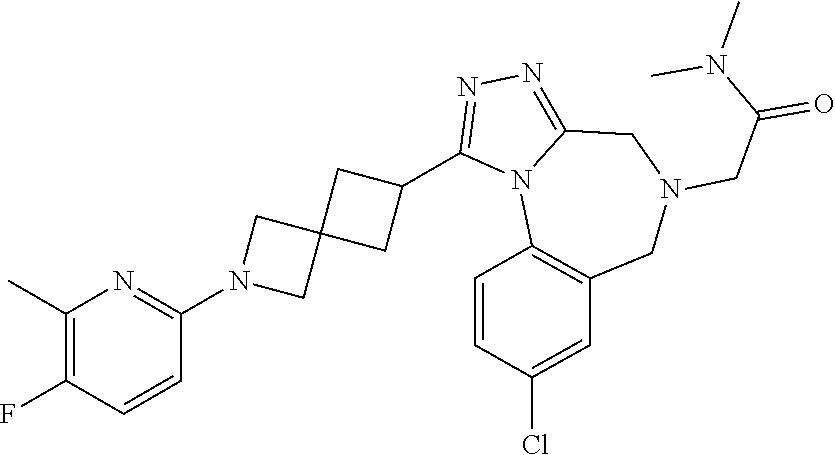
C1(C)=C(F)C=CC(N2CC3(C2)CC(C2=NN=C4N2C2=C(CN(CC(=O)N(C)C)C4)C=C(Cl)C=C2)C3)=N1
